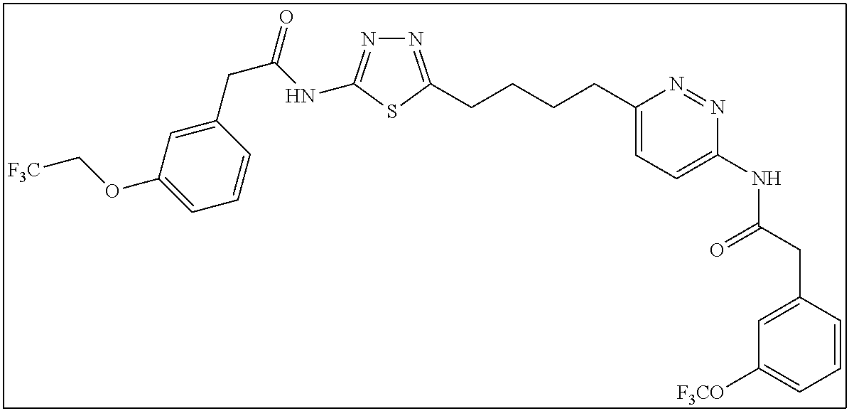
N1=C(CCCCC2=CC=C(NC(CC3=CC([F3CO])=CC=C3)=O)N=N2)SC(NC(CC2=CC(OC[F3C])=CC=C2)=O)=N1
